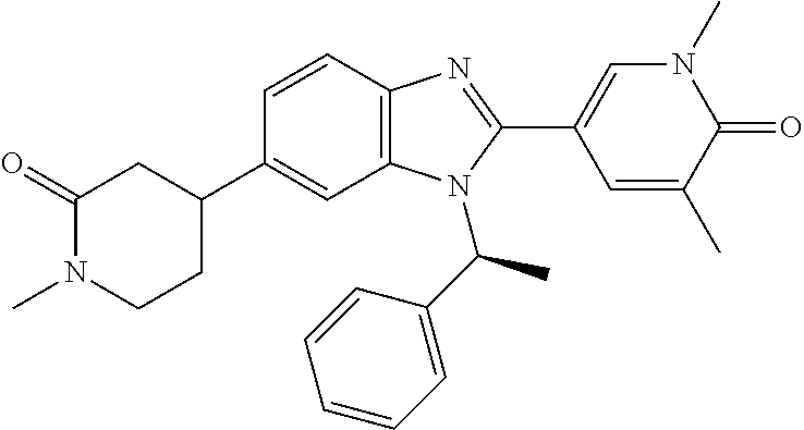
C1=CC2=C(C=C1C1CC(=O)N(C)CC1)N(C(C1=CC=CC=C1)C)C(C1=CN(C)C(=O)C(C)=C1)=N2
